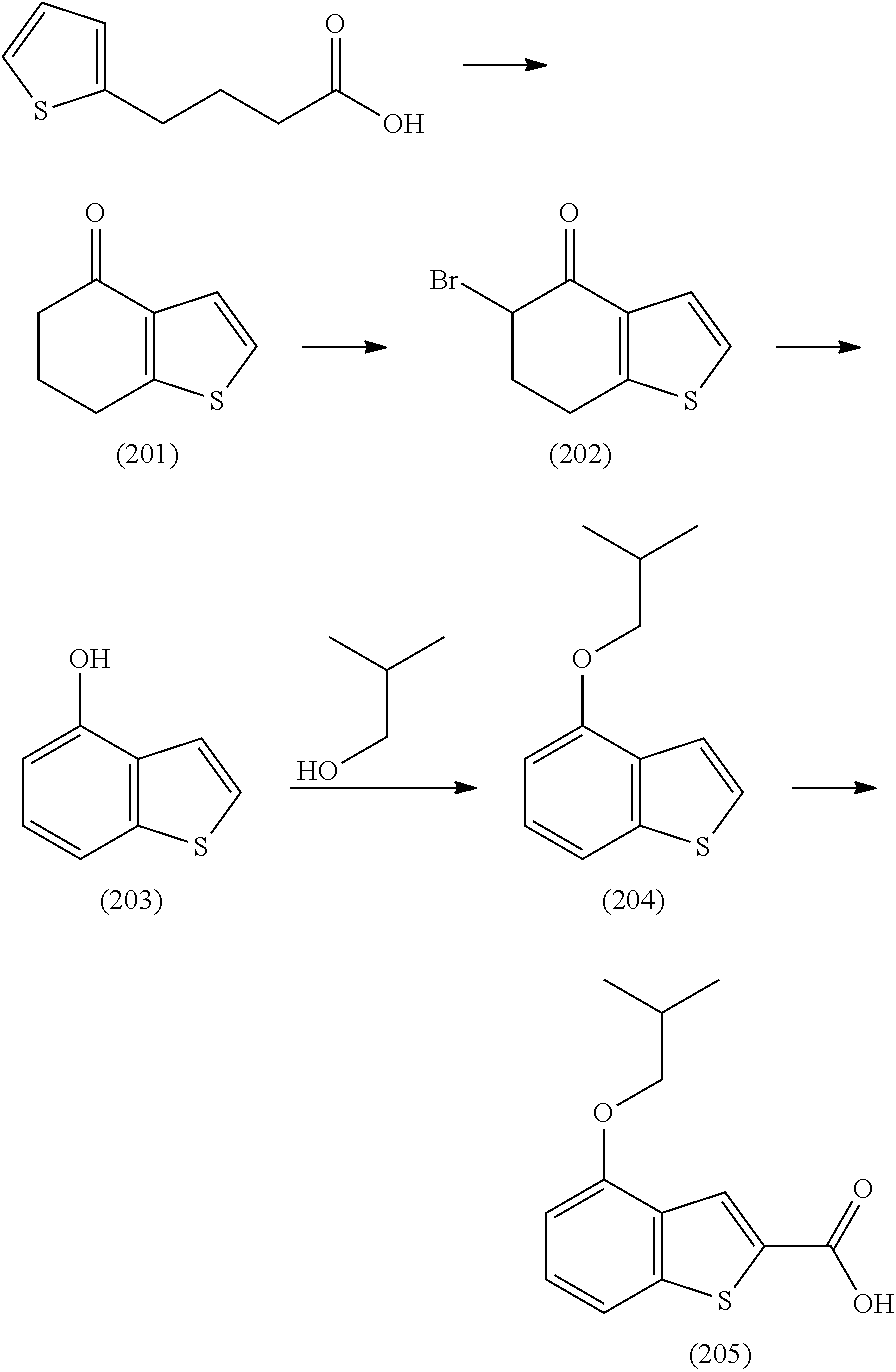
C1(CCCC(O)=O)=CC=CS1.C1(Br)CCC2=C(C1=O)C=CS2.C1CCC2=C(C1=O)C=CS2.C1=C(O)C2=C(C=C1)SC=C2.CC(CO)C.C1=C(OCC(C)C)C2=C(C=C1)SC=C2.C1=C(OCC(C)C)C2=C(C=C1)SC(C(=O)O)=C2
